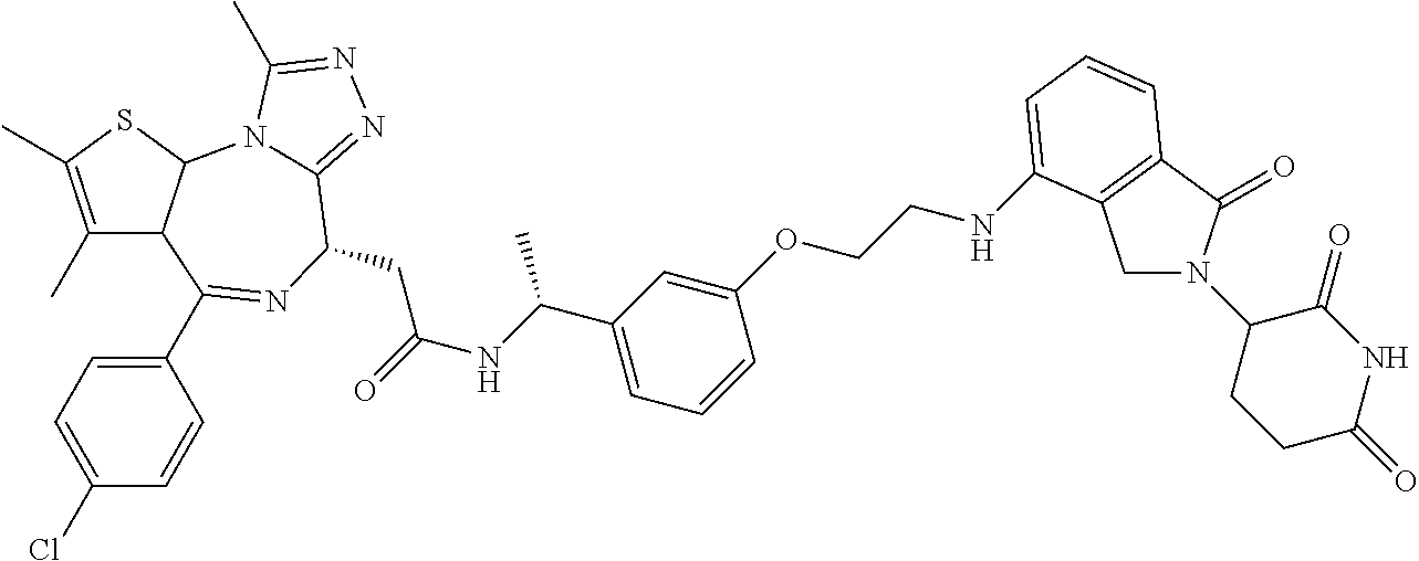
C1(C)=C(C)SC2C1C(C1=CC=C(Cl)C=C1)=NC(CC(NC(C1=CC=CC(OCCNC3=CC=CC4=C3CN(C3CCC(=O)NC3=O)C4=O)=C1)C)=O)C1=NN=C(C)N21
